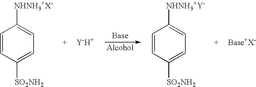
C1=CC([SO2NH2])=CC=C1[NHNH3+X-].[Y-H+].C1=CC([SO2NH2])=CC=C1[NHNH3+Y-].[Base+X-]
